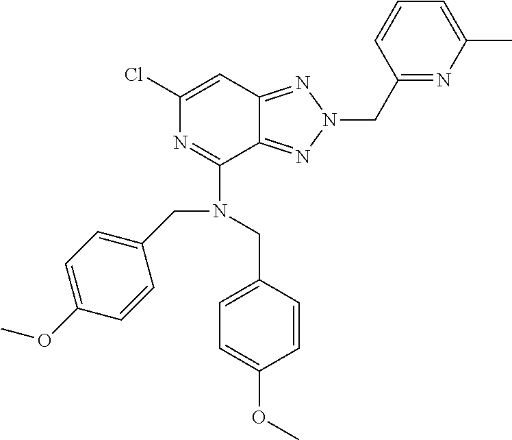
ClC1=CC2=NN(CC3=NC(C)=CC=C3)N=C2C(N(CC2=CC=C(OC)C=C2)CC2=CC=C(OC)C=C2)=N1
